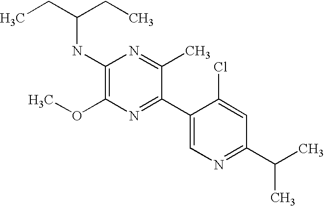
C1(OC)=C(NC(CC)CC)N=C(C)C(C2=CN=C(C(C)C)C=C2Cl)=N1
